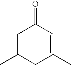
C1C(C)CC(C)=CC1=O
